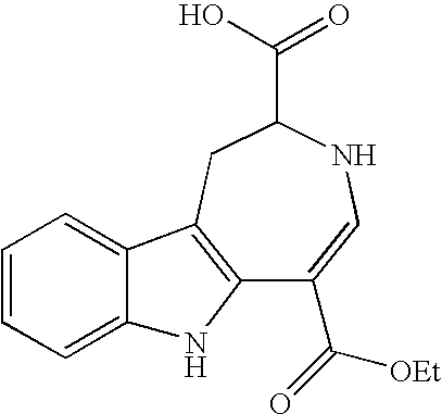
C12=C(CC(C(O)=O)NC=C1C([OEt])=O)C1=CC=CC=C1N2
